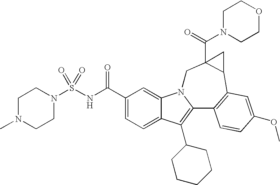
C1(C(NS(N2CCN(C)CC2)(=O)=O)=O)=CC=C2C(=C1)N1C(=C2C2CCCCC2)C2=C(C3C(C(=O)N4CCOCC4)(C1)C3)C=C(OC)C=C2
